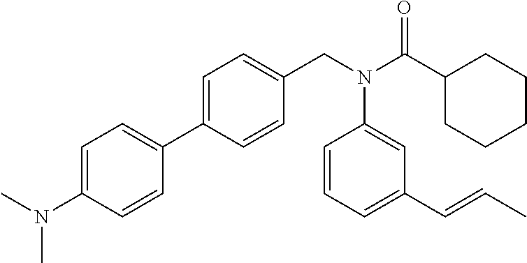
C1=C(N(C)C)C=CC(C2=CC=C(CN(C(C3CCCCC3)=O)C3=CC(C=CC)=CC=C3)C=C2)=C1
